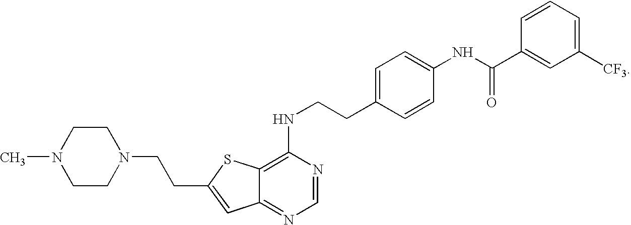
C1(NCCC2=CC=C(NC(C3=CC([CF3])=CC=C3)=O)C=C2)=C2C(=NC=N1)C=C(CCN1CCN(C)CC1)S2
